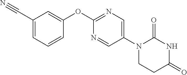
C1(OC2=NC=C(N3CCC(=O)NC3=O)C=N2)=CC(C#N)=CC=C1
